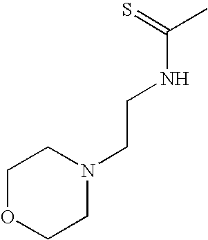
C(NCCN1CCOCC1)(C)=S
